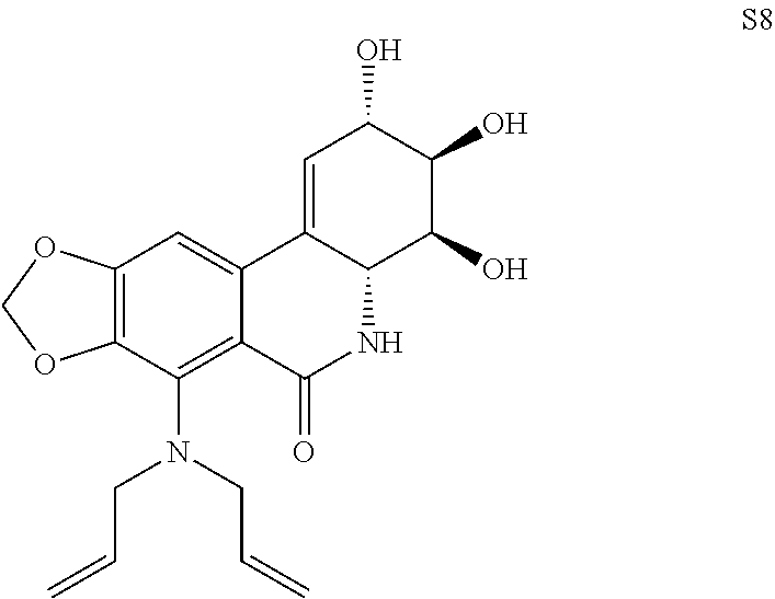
C12=CC(O)C(O)C(O)C1NC(=O)C1=C(N(CC=C)CC=C)C3=C(C=C21)OCO3
